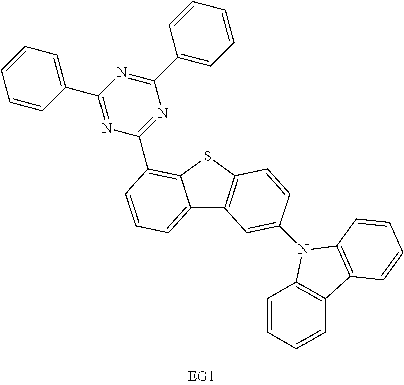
C1=CC(C2=NC(C3=C4C(=CC=C3)C3=C(S4)C=CC(N4C5=C(C=CC=C5)C5=C4C=CC=C5)=C3)=NC(C3=CC=CC=C3)=N2)=CC=C1
